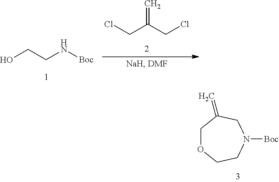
ClCC(=C)CCl.OCCN[Boc].C1OCCN([Boc])CC1=C
